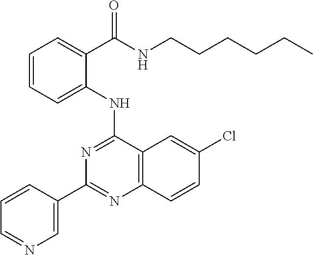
C1(C2=CN=CC=C2)=NC2=C(C(NC3=CC=CC=C3C(NCCCCCC)=O)=N1)C=C(Cl)C=C2
